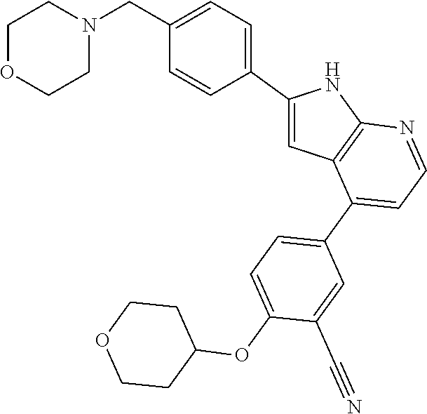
C1(C2=CC=C(CN3CCOCC3)C=C2)=CC2=C(N1)N=CC=C2C1=CC=C(OC2CCOCC2)C(C#N)=C1
